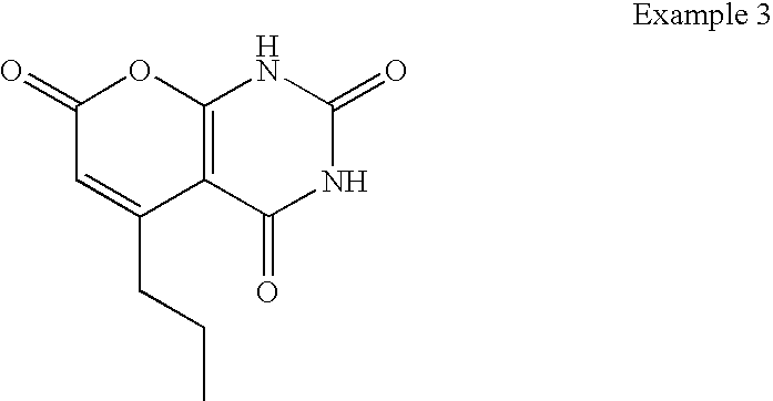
C1(=O)C=C(CCC)C2=C(O1)NC(=O)NC2=O
